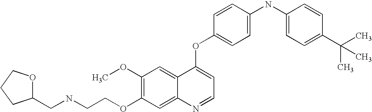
C1(OC)=C(OCCNCC2OCCC2)C=C2C(=C1)C(OC1=CC=C(NC3=CC=C(C(C)(C)C)C=C3)C=C1)=CC=N2
